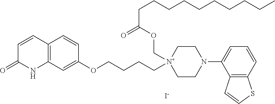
C1=CC2=C(NC1=O)C=C(OCCCC[N+]1(COC(CCCCCCCCCC)=O)CCN(C3=CC=CC4=C3C=CS4)CC1)C=C2.[I-]
